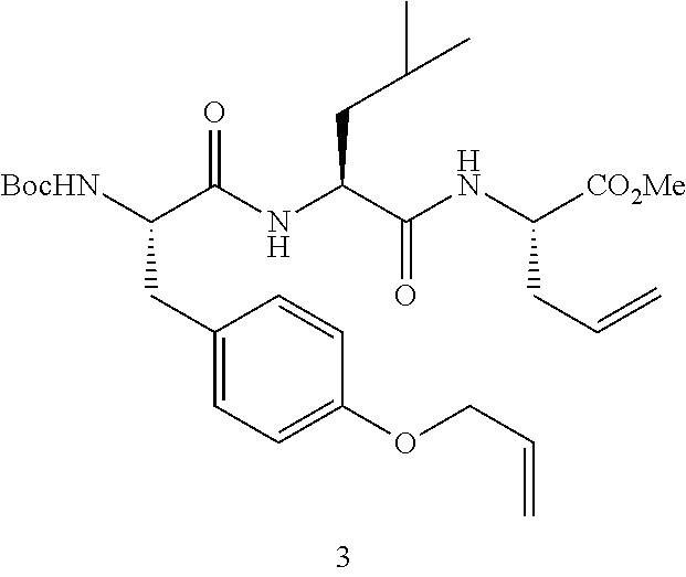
C1(CC(C(NC(C(NC([CO2Me])CC=C)=O)CC(C)C)=O)[BocHN])=CC=C(OCC=C)C=C1
